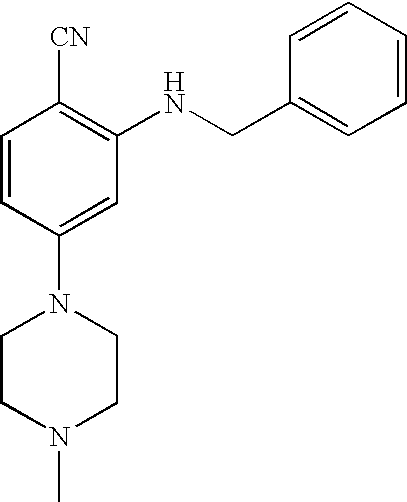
C1=CC(N2CCN(C)CC2)=CC(NCC2=CC=CC=C2)=C1[CN]
